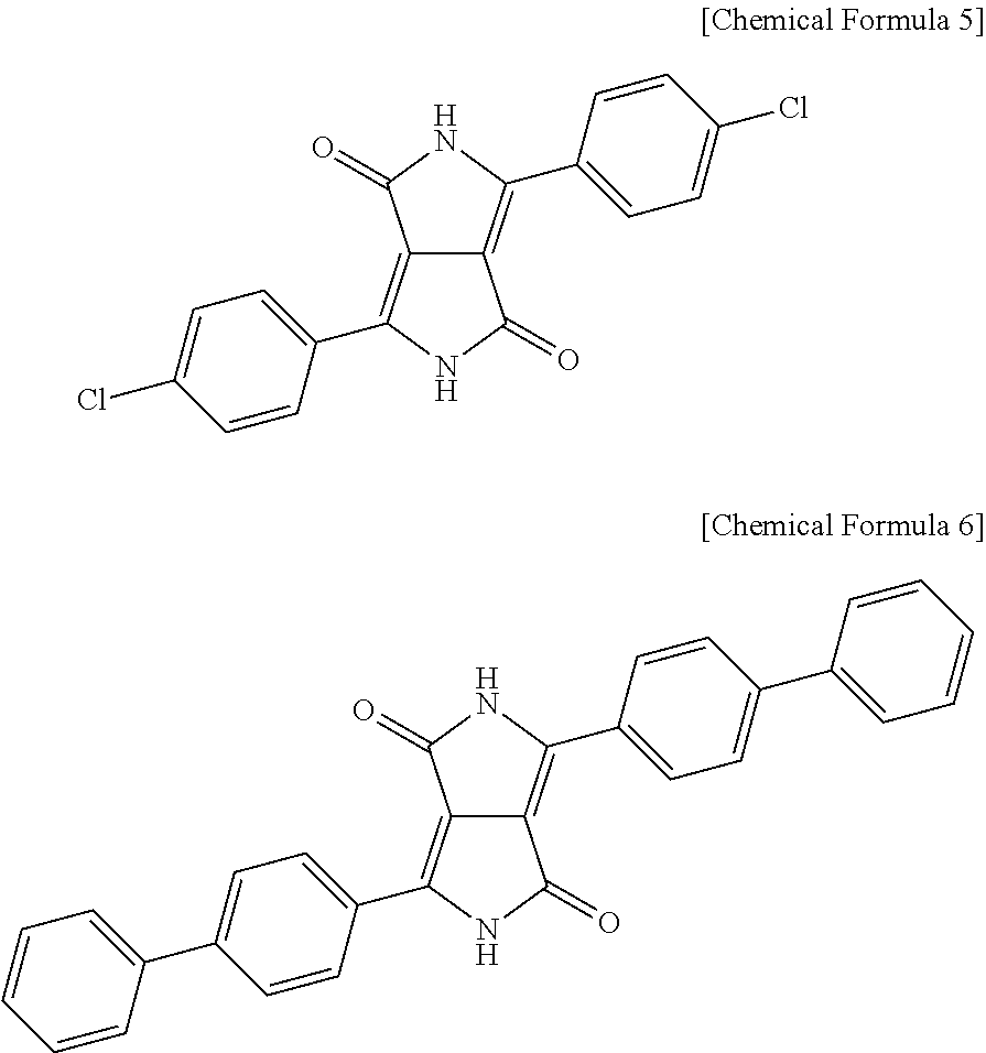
C12=C(C3=CC=C(Cl)C=C3)NC(=O)C1=C(C1=CC=C(Cl)C=C1)NC2=O.C12=C(C3=CC=C(C4=CC=CC=C4)C=C3)NC(=O)C1=C(C1=CC=C(C3=CC=CC=C3)C=C1)NC2=O
